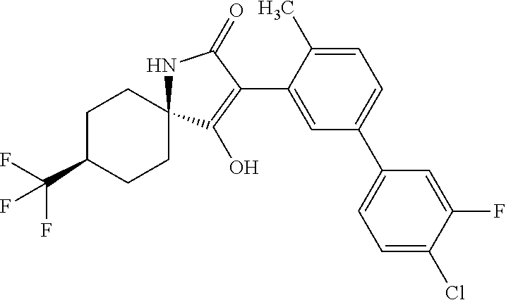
C1CC2(CCC1C(F)(F)F)NC(=O)C(C1=CC(C3=CC=C(Cl)C(F)=C3)=CC=C1C)=C2O
